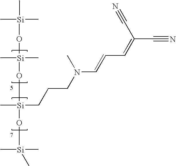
[Si](O[Si](C)(C)O[Si](O[Si](C)(C)C)(CCCN(C=CC=C(C#N)C#N)C)C)(C)(C)C
